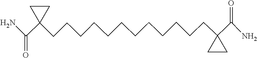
C(C1(C(=O)N)CC1)CCCCCCCCCCCC1(C(=O)N)CC1
